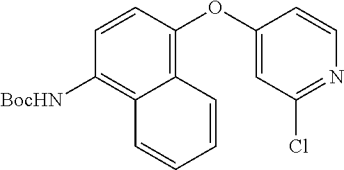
C12=C(OC3=CC(Cl)=NC=C3)C=CC([BocHN])=C1C=CC=C2
